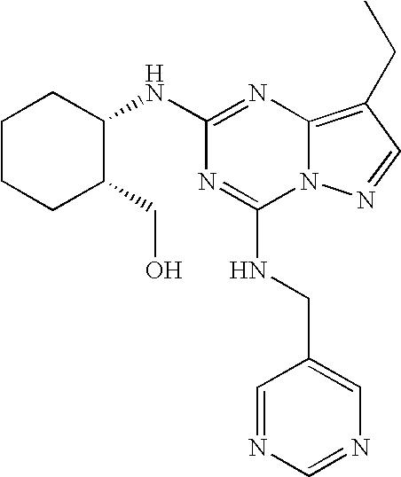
N1=C(NCC2=CN=CN=C2)N2C(=C(CC)C=N2)N=C1NC1CCCCC1CO
